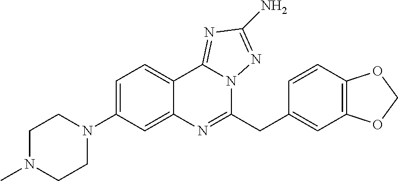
C1=C(N2CCN(C)CC2)C=C2C(=C1)C1=NC(N)=NN1C(CC1=CC3=C(C=C1)OCO3)=N2
